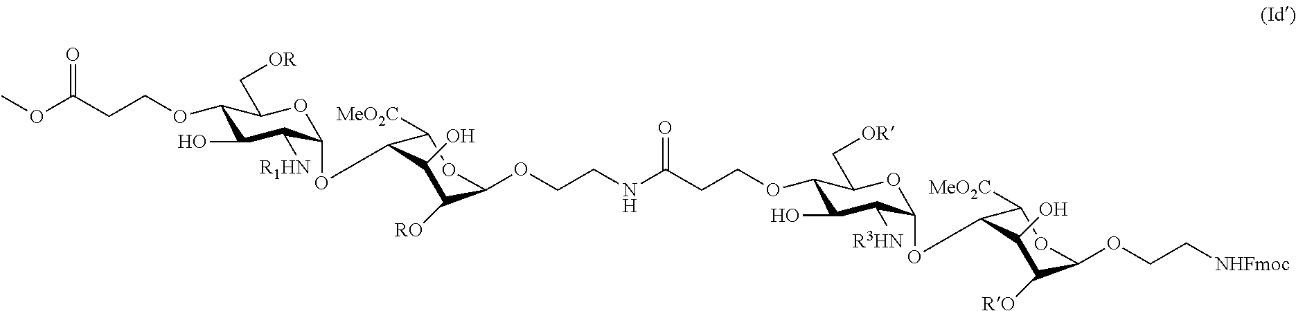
C1(OCCC(OC)=O)C(O)C([R1HN])C(OC2C([MeO2C])OC(OCCNC(CCOC3C(O)C([R3HN])C(OC4C([MeO2C])OC(OCC[NHFmoc])C([RO])C4O)OC3C[OR])=O)C([RO])C2O)OC1C[OR]
